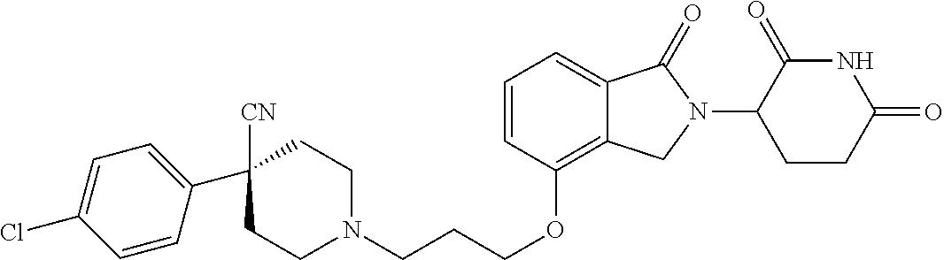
C1CN(CCCOC2=C3C(=CC=C2)C(=O)N(C2C(=O)NC(=O)CC2)C3)CCC1([CN])C1=CC=C(Cl)C=C1
